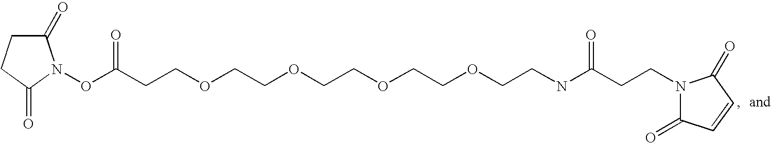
C1(=O)CCC(=O)N1OC(CCOCCOCCOCCOCCNC(CCN1C(=O)C=CC1=O)=O)=O
